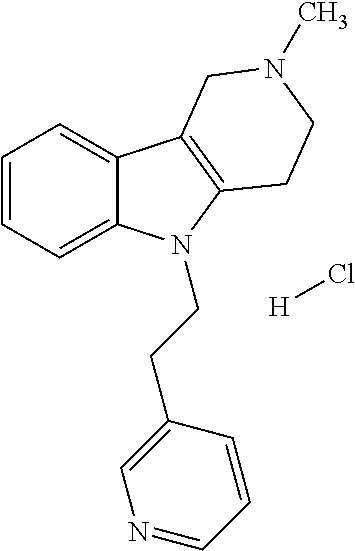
C1=CC=C2C(=C1)C1=C(N2CCC2=CN=CC=C2)CCN(C)C1.[H]Cl
